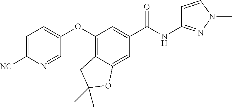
C1=C([NC])N=CC(OC2=C3C(=CC(C(NC4=NN(C)C=C4)=O)=C2)OC(C)(C)C3)=C1
